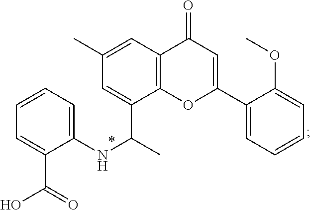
C1=C(C(C)NC2=CC=CC=C2C(O)=O)C2=C(C=C1C)C(=O)C=C(C1=CC=CC=C1OC)O2
